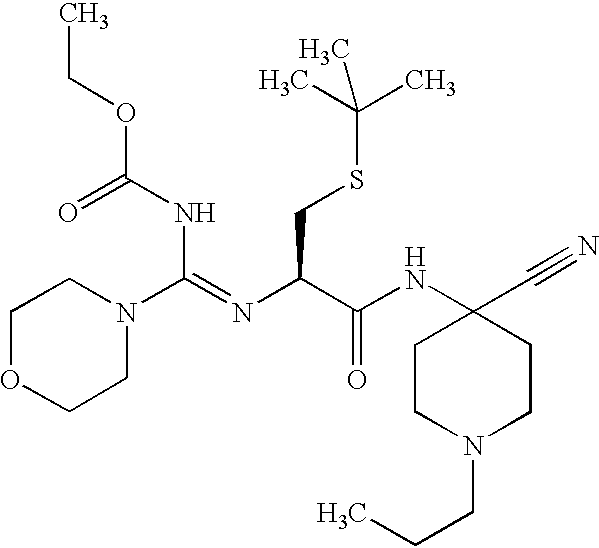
C(NC(=O)OCC)(=NC(C(NC1(C#N)CCN(CCC)CC1)=O)CSC(C)(C)C)N1CCOCC1
